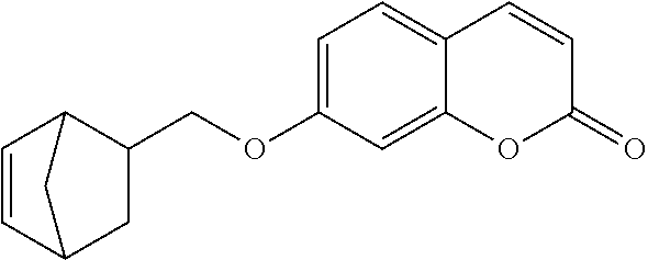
C1(COC2=CC=C3C(=C2)OC(=O)C=C3)C2C=CC(C1)C2
